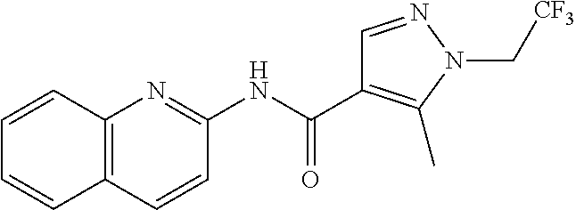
C1(NC(C2=C(C)N(C[CF3])N=C2)=O)=NC2=C(C=C1)C=CC=C2
